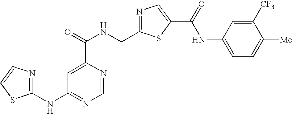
C1=NC(C(=O)NCC2=NC=C(C(NC3=CC=C([Me])C([CF3])=C3)=O)S2)=CC(NC2=NC=CS2)=N1
